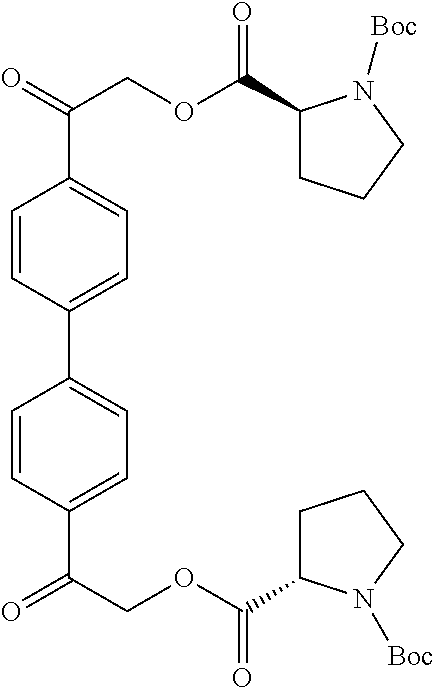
C1=CC(C(COC(=O)C2CCCN2[Boc])=O)=CC=C1C1=CC=C(C(=O)COC(C2CCCN2[Boc])=O)C=C1
